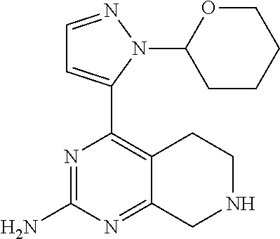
N1CC2=NC(N)=NC(C3=CC=NN3C3OCCCC3)=C2CC1
